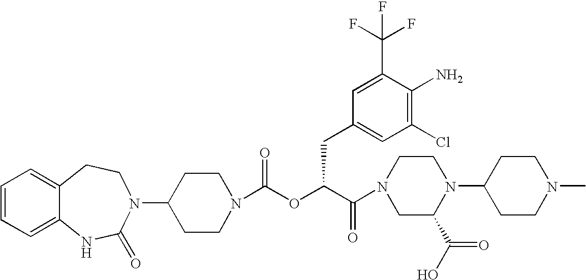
C12=CC=CC=C1NC(=O)N(C1CCN(C(OC(C(=O)N3CC(C(O)=O)N(C4CCN(C)CC4)CC3)CC3=CC(Cl)=C(N)C(C(F)(F)F)=C3)=O)CC1)CC2
